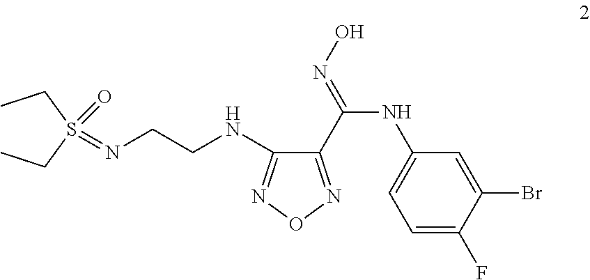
C1(C(=NO)NC2=CC=C(F)C(Br)=C2)=NON=C1NCCN=S(=O)(CC)CC
